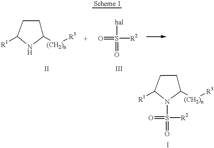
C1([(CH2)n][R3])CCC([R1])N1.O=S([R2])([hal])=O.C1([(CH2)n][R3])CCC([R1])N1S(=O)([R2])=O
